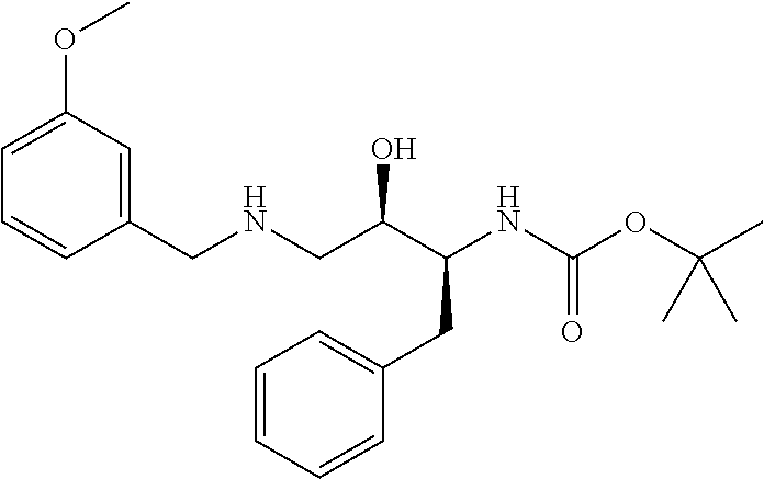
C1=C(OC)C=C(CNCC(C(NC(OC(C)(C)C)=O)CC2=CC=CC=C2)O)C=C1
